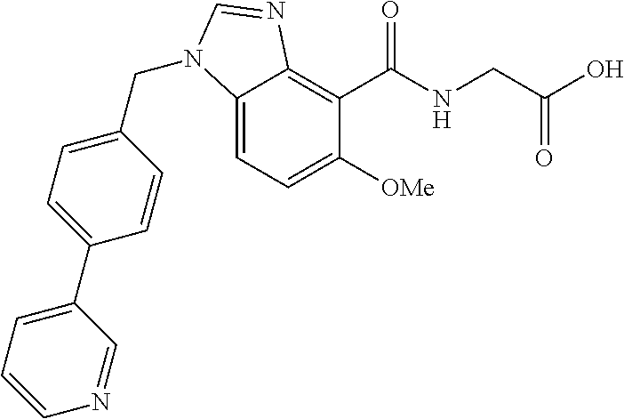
C12=CC=C([OMe])C(C(NCC(O)=O)=O)=C1N=CN2CC1=CC=C(C2=CC=CN=C2)C=C1
